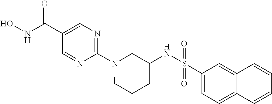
C1(C(=O)NO)=CN=C(N2CC(NS(C3=CC=C4C(=C3)C=CC=C4)(=O)=O)CCC2)N=C1
